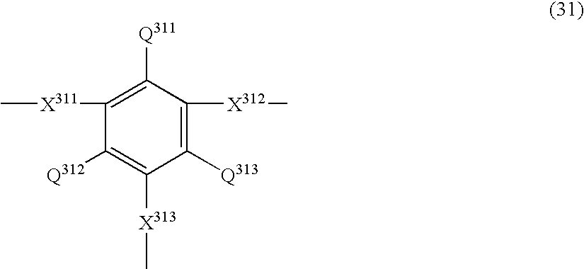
C1([X311]C)=C([Q311])C([X312]C)=C([Q313])C([X313]C)=C1[Q312]
